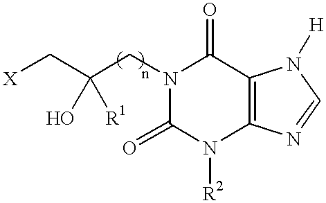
N1(CC(C[X])([R1])O)C(=O)N([R2])C2=C(C1=O)N([H])C=N2
